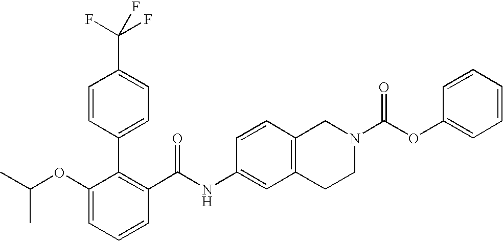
C1(OC(C)C)=CC=CC(C(NC2=CC3=C(C=C2)CN(C(OC2=CC=CC=C2)=O)CC3)=O)=C1C1=CC=C(C(F)(F)F)C=C1
